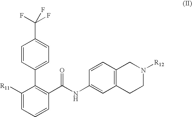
C1([R11])=CC=CC(C(NC2=CC3=C(C=C2)CN([R12])CC3)=O)=C1C1=CC=C(C(F)(F)F)C=C1
